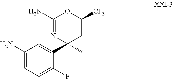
C1(N)=CC=C(F)C(C2(C)CC([CF3])OC(N)=N2)=C1
